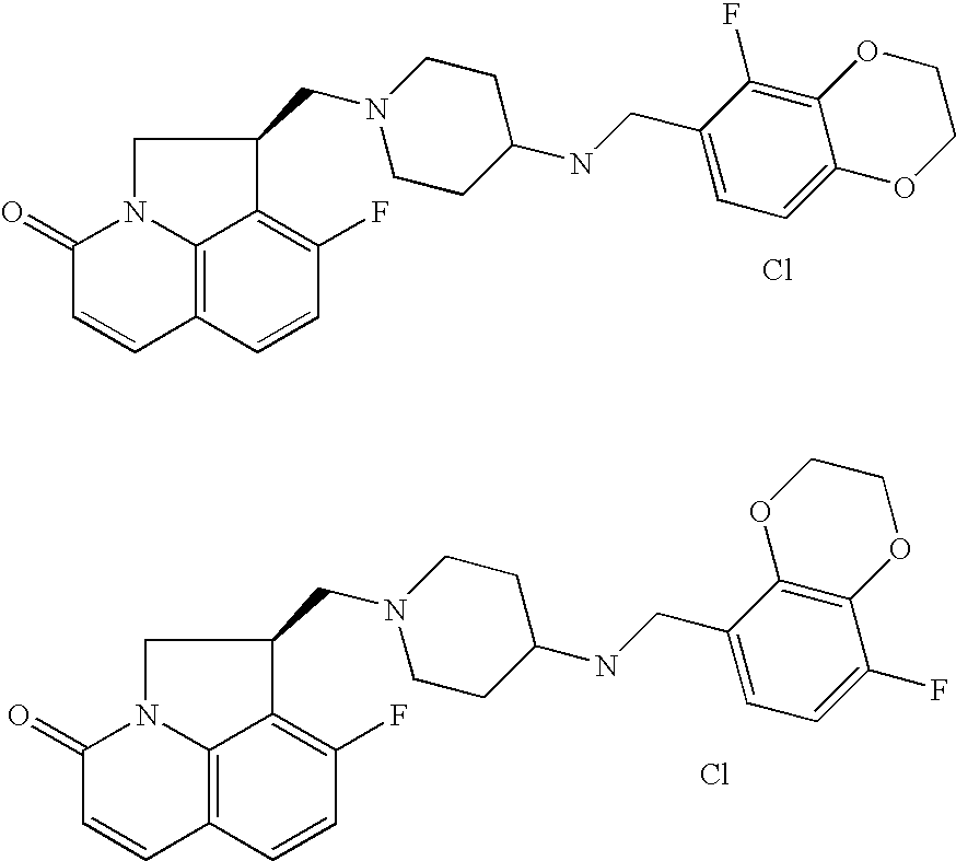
C12=C3C=CC(F)=C1C(CN1CCC(NCC4=CC=C5C(=C4F)OCCO5)CC1)CN2C(=O)C=C3.Cl.C12=C3C=CC(F)=C1C(CN1CCC(NCC4=CC=C(F)C5=C4OCCO5)CC1)CN2C(=O)C=C3.Cl
